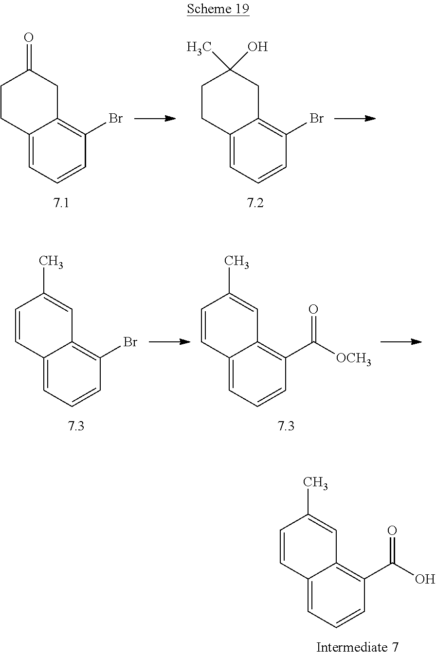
C1=CC2=CC=CC(C(O)=O)=C2C=C1C.C1CC2=CC=CC(Br)=C2CC1=O.C1CC2=CC=CC(Br)=C2CC1(C)O.C1=CC2=CC=CC(Br)=C2C=C1C.C1=CC2=CC=CC(C([OCH3])=O)=C2C=C1C
